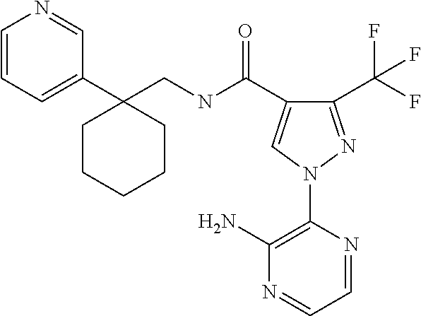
C(NC(=O)C1=CN(C2=C(N)N=CC=N2)N=C1C(F)(F)F)C1(C2=CC=CN=C2)CCCCC1
